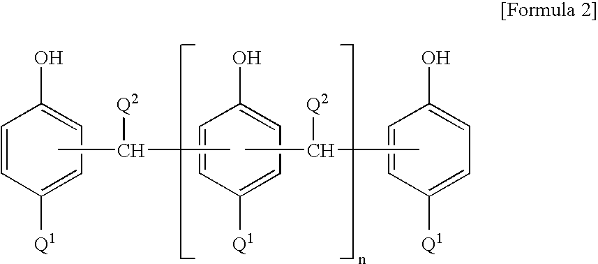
C1=CC([Q1])=CC=C1O.CC(C)[Q2].CC(C)[Q2].C1=CC([Q1])=CC=C1O.C1=CC([Q1])=CC=C1O
